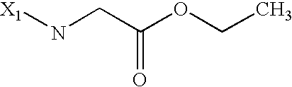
[X1]NCC(OCC)=O
